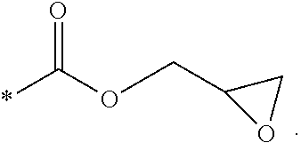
*C(OCC1OC1)=O
